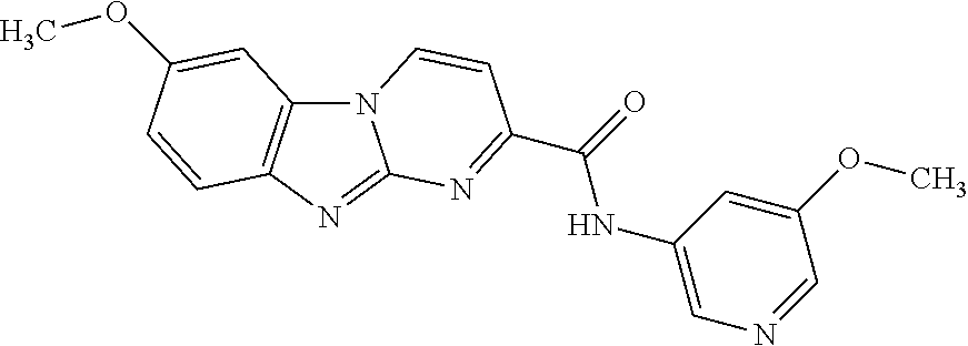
N12C3=C(N=C1N=C(C(NC1=CN=CC(OC)=C1)=O)C=C2)C=CC(OC)=C3
